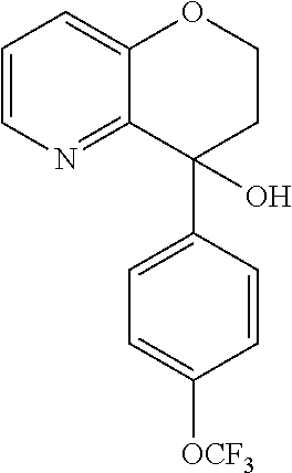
C1=CN=C2C(=C1)OCCC2(C1=CC=C([OCF3])C=C1)O
